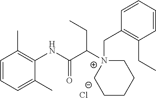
C1=CC=C(C)C(NC(C([N+]2(CC3=C(CC)C=CC=C3)CCCCC2)CC)=O)=C1C.[Cl-]
